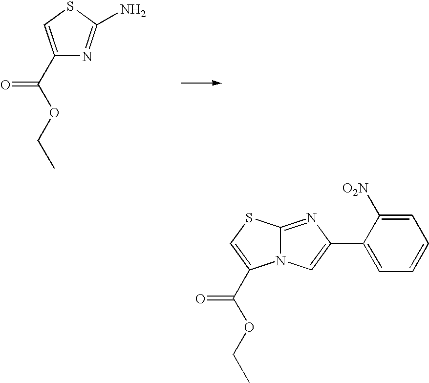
C1(C(=O)OCC)=CSC(N)=N1.N12C(=NC(C3=CC=CC=C3[O2N])=C1)SC=C2C(OCC)=O
